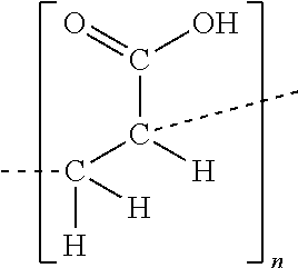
C(C([H])(C(=O)O)C)([H])([H])C
